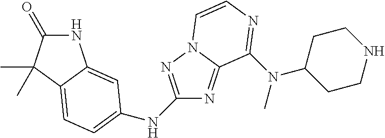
N1C(=O)C(C)(C)C2=CC=C(NC3=NN4C(=N3)C(N(C)C3CCNCC3)=NC=C4)C=C12
